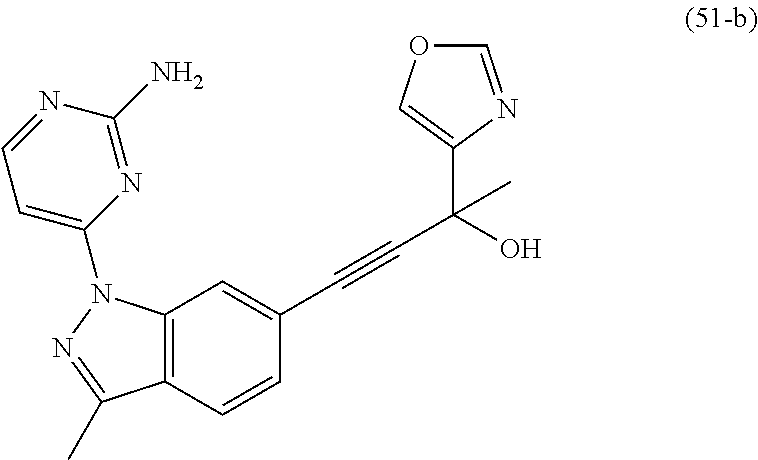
C12=C(C=CC(C#CC(O)(C)C3=COC=N3)=C1)C(C)=NN2C1=CC=NC(N)=N1
